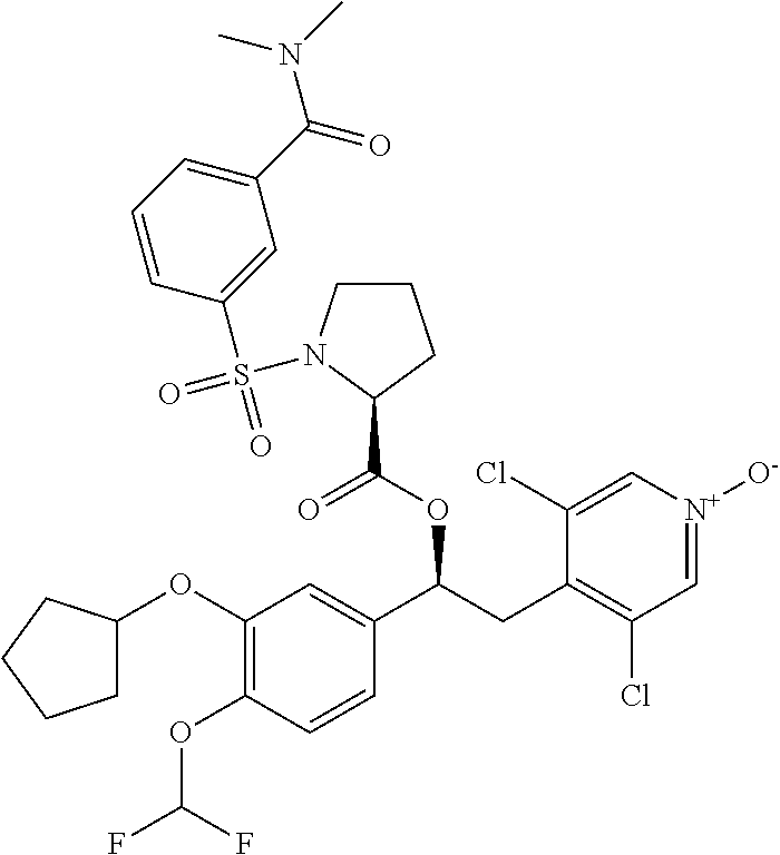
C1(OC2CCCC2)=C(OC(F)F)C=CC(C(CC2=C(Cl)C=[N+]([O-])C=C2Cl)OC(C2CCCN2S(=O)(C2=CC(C(=O)N(C)C)=CC=C2)=O)=O)=C1
